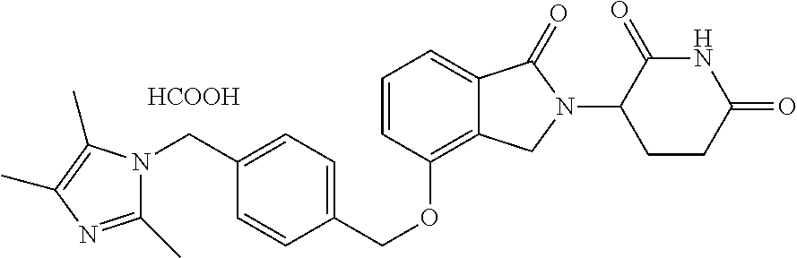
C1(COC2=C3C(=CC=C2)C(=O)N(C2CCC(=O)NC2=O)C3)=CC=C(CN2C(C)=NC(C)=C2C)C=C1.[HCOOH]
